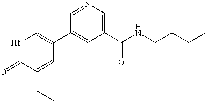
N1C(=O)C(CC)=CC(C2=CC(C(=O)NCCCC)=CN=C2)=C1C
